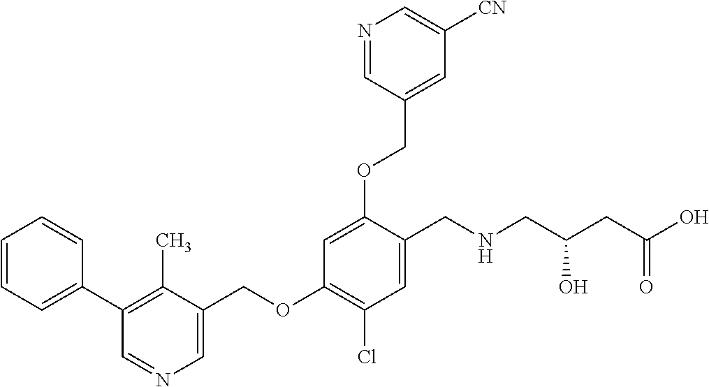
C1=C(OCC2=CC([CN])=CN=C2)C(CNCC(CC(O)=O)O)=CC(Cl)=C1OCC1=CN=CC(C2=CC=CC=C2)=C1C
